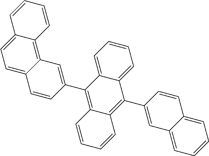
C12=CC=CC=C1C(C1=CC3=CC=CC=C3C=C1)=C1C(=C2C2=CC3=C4C(=CC=C3C=C2)C=CC=C4)C=CC=C1
